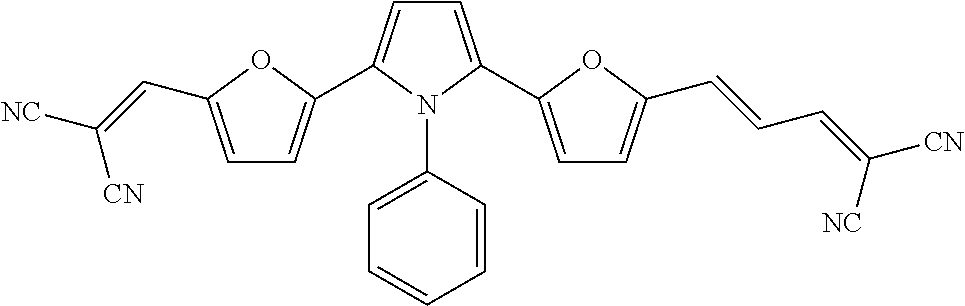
C1=C(C2=CC=C(C=CC=C([CN])[NC])O2)N(C2=CC=CC=C2)C(C2=CC=C(C=C([NC])[CN])O2)=C1
